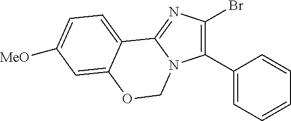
C1(C2=CC=CC=C2)=C(Br)N=C2N1COC1=CC([MeO])=CC=C21
